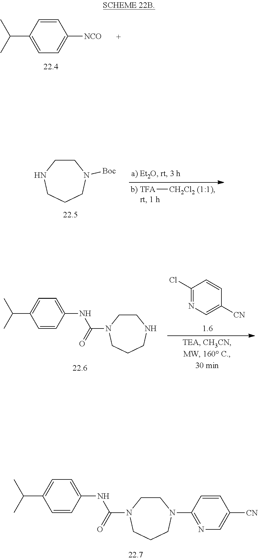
C1=CC(C(C)C)=CC=C1[NCO].[TFA][CH2Cl2 (1:1)].C1CNCCCN1[Boc].C1(Cl)=NC=C([CN])C=C1.C(=O)(NC1=CC=C(C(C)C)C=C1)N1CCNCCC1.C(=O)(NC1=CC=C(C(C)C)C=C1)N1CCN(C2=NC=C([CN])C=C2)CCC1
